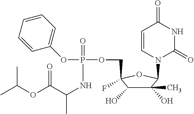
CC(OC(C(NP(OC1=CC=CC=C1)(OCC1(F)C(O)C(C)(O)C(N2C(=O)NC(=O)C=C2)O1)=O)C)=O)C
